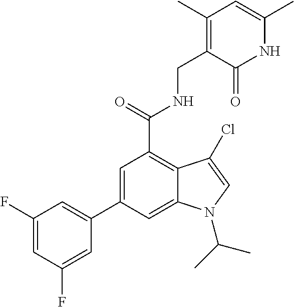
N1C(C)=CC(C)=C(CNC(C2=C3C(=CC(C4=CC(F)=CC(F)=C4)=C2)N(C(C)C)C=C3Cl)=O)C1=O
